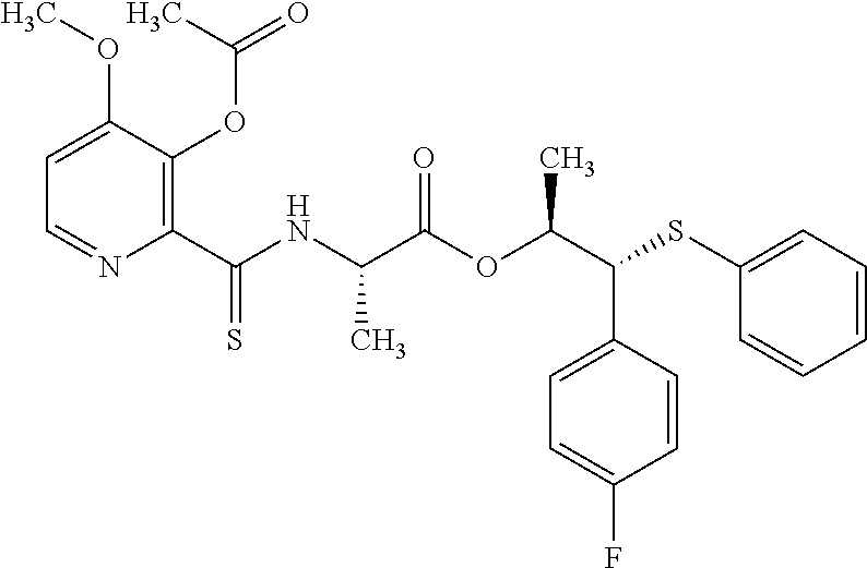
C1=C(C(C(OC(C(NC(C2=C(OC(=O)C)C(OC)=CC=N2)=S)C)=O)C)SC2=CC=CC=C2)C=CC(F)=C1
